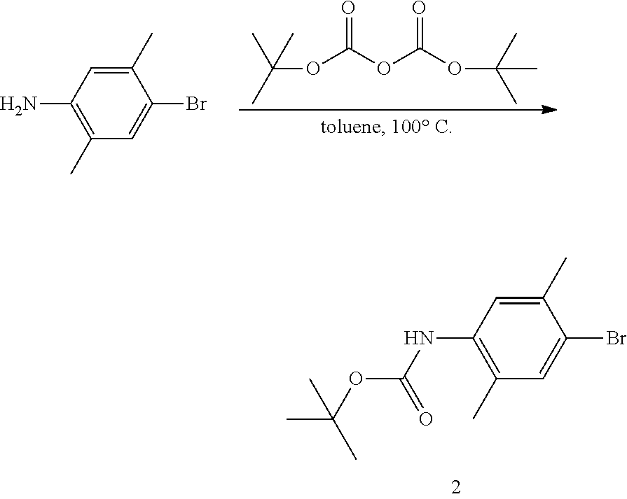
CC(OC(OC(OC(C)(C)C)=O)=O)(C)C.C1(N)=C(C)C=C(Br)C(C)=C1.C1(NC(=O)OC(C)(C)C)=C(C)C=C(Br)C(C)=C1
